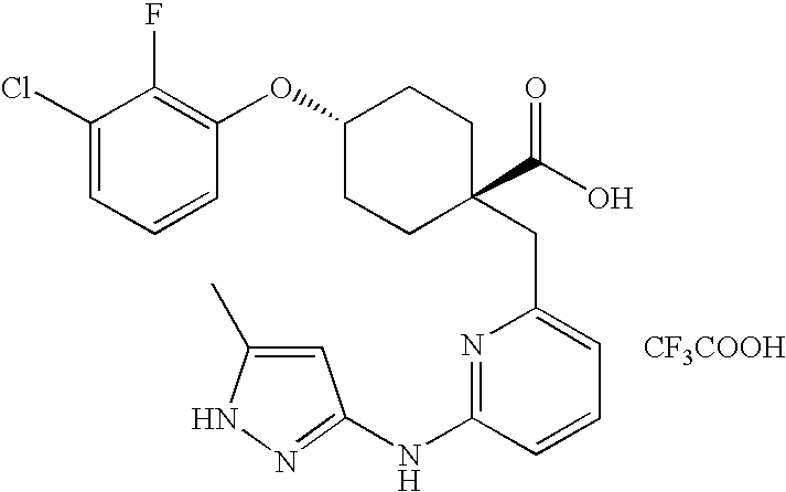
[CF3COOH].C(C1=CC=CC(NC2=NNC(C)=C2)=N1)C1(C(O)=O)CCC(OC2=C(F)C(Cl)=CC=C2)CC1
